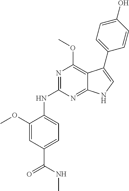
N1=C(NC2=CC=C(C(NC)=O)C=C2OC)N=C2C(=C1OC)C(C1=CC=C(O)C=C1)=CN2
